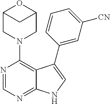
C12=NC=NC(N3CC4OC(C3)C4)=C1C(C1=CC([CN])=CC=C1)=CN2
